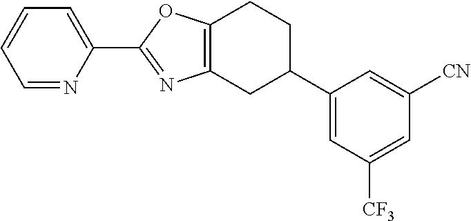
C12=C(CC(C3=CC([CF3])=CC([CN])=C3)CC1)N=C(C1=CC=CC=N1)O2
